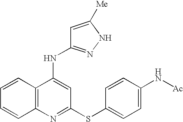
N(C1=CC(SC2=CC=C(N[Ac])C=C2)=NC2=C1C=CC=C2)C1=NNC([Me])=C1
